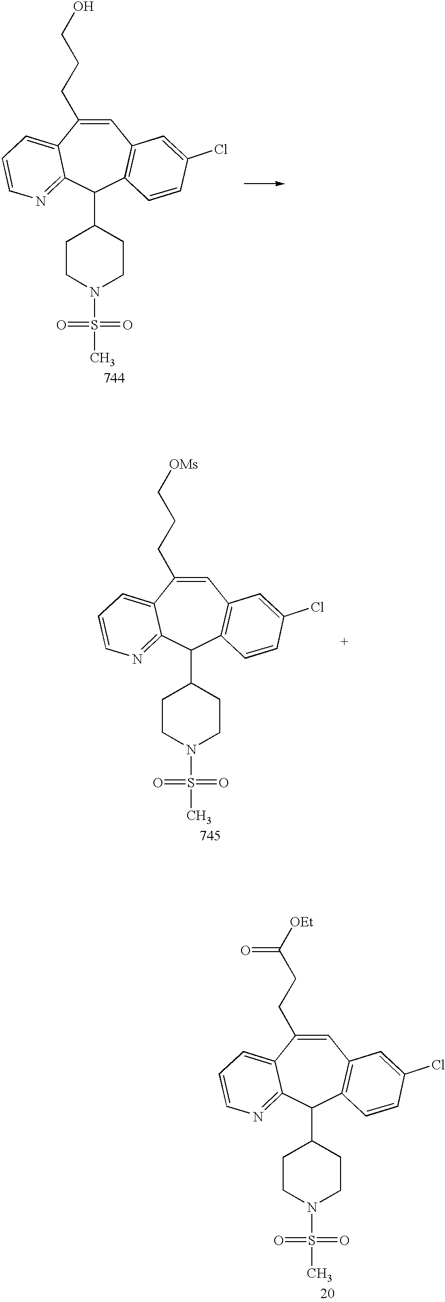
C1=C(CCCO)C2=CC=CN=C2C(C2CCN(S(=O)(=O)C)CC2)C2=C1C=C(Cl)C=C2.C1=C(CCC[OMs])C2=CC=CN=C2C(C2CCN(S(=O)(=O)C)CC2)C2=C1C=C(Cl)C=C2.C1=C(CCC([OEt])=O)C2=CC=CN=C2C(C2CCN(S(=O)(=O)C)CC2)C2=C1C=C(Cl)C=C2
